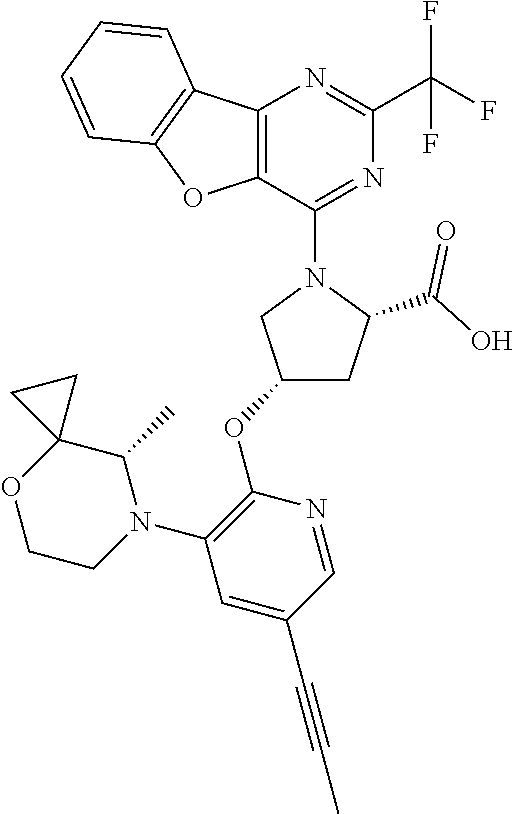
C12=C(C(N3CC(OC4=C(N5C(C)C6(OCC5)CC6)C=C(C#CC)C=N4)CC3C(O)=O)=NC(C(F)(F)F)=N1)OC1=C2C=CC=C1
